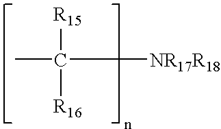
CC([R15])([R16])[NR17R18]
